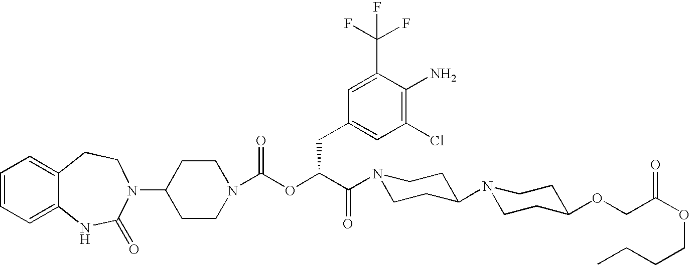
C12=CC=CC=C1NC(=O)N(C1CCN(C(OC(C(=O)N3CCC(N4CCC(OCC(OCCCC)=O)CC4)CC3)CC3=CC(Cl)=C(N)C(C(F)(F)F)=C3)=O)CC1)CC2
